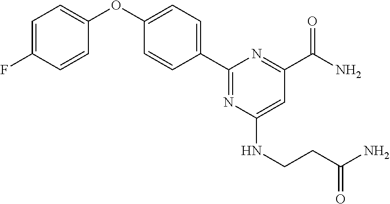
C1=C(F)C=CC(OC2=CC=C(C3=NC(NCCC(N)=O)=CC(C(N)=O)=N3)C=C2)=C1
